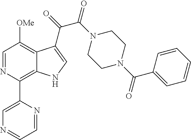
C1(C2=C3C(=C([OMe])C=N2)C(C(=O)C(N2CCN(C(C4=CC=CC=C4)=O)CC2)=O)=CN3)=CN=CC=N1
